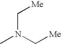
[Me]CN(C)C[Me]
